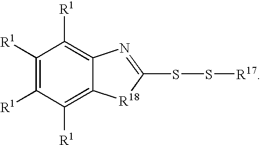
C1([R1])=C([R1])C([R1])=C2C(=C1[R1])N=C(SS[R17])[R18]2
